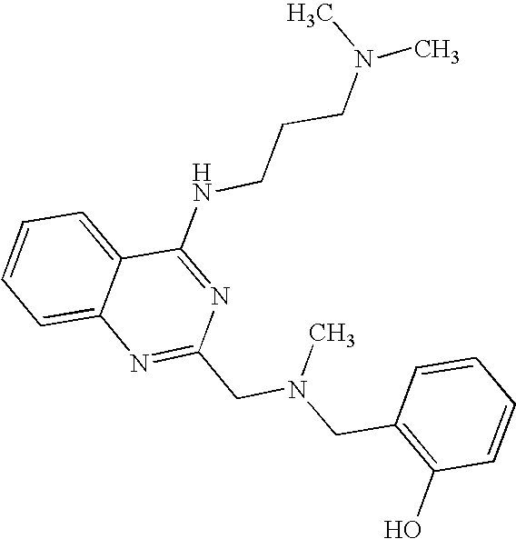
C1=CC=C2C(=C1)N=C(CN(CC1=C(O)C=CC=C1)C)N=C2NCCCN(C)C
